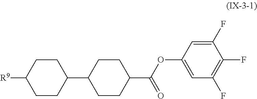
C1(C2CCC(C(OC3=CC(F)=C(F)C(F)=C3)=O)CC2)CCC([R9])CC1
